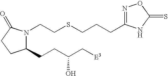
C(SCCN1C(CCC(C[E3])O)CCC1=O)CCC1=NOC(=S)N1
